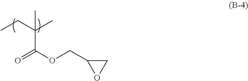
C(C(OCC1OC1)=O)(CC)(C)C
